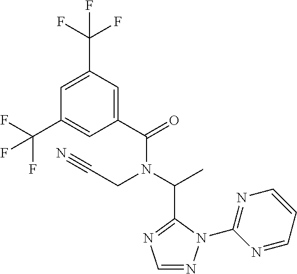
C1(C(=O)N(C(C)C2=NC=NN2C2=NC=CC=N2)CC#N)=CC(C(F)(F)F)=CC(C(F)(F)F)=C1
